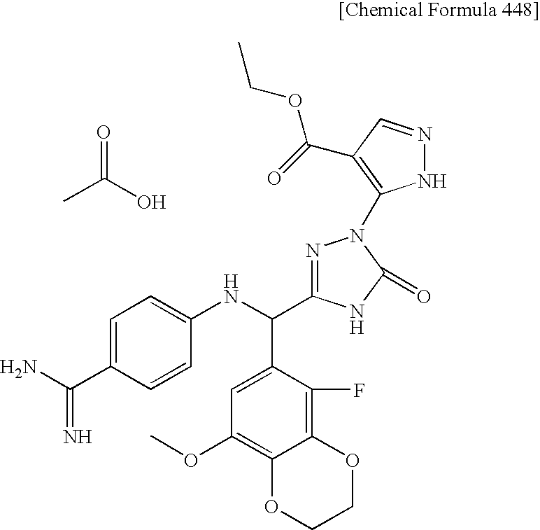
CC(O)=O.C1(C(=N)N)=CC=C(NC(C2=CC(OC)=C3C(=C2F)OCCO3)C2=NN(C3=C(C(OCC)=O)C=NN3)C(=O)N2)C=C1
